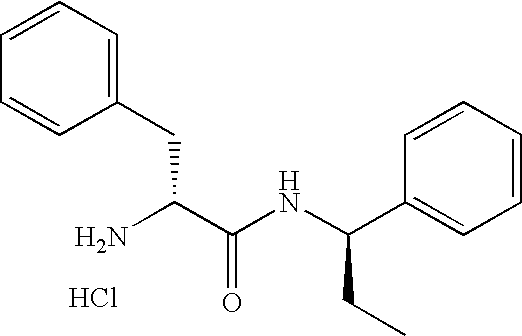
Cl.NC(C(NC(C1=CC=CC=C1)CC)=O)CC1=CC=CC=C1
